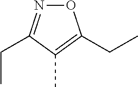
O1N=C(CC)C(C)=C1CC
